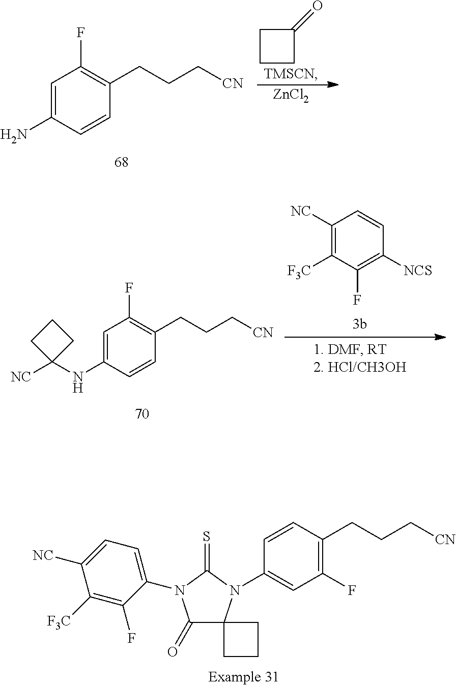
[ZnCl2].C1CC(=O)C1.[TMSCN].C1=C(N)C=CC(CCC[CN])=C1F.C1([NC])=C([F3C])C(F)=C([NCS])C=C1.C1=C(NC2([NC])CCC2)C=CC(CCC[CN])=C1F.C1(N2C(=O)C3(N(C4=CC(F)=C(CCC[CN])C=C4)C2=S)CCC3)=CC=C([NC])C([F3C])=C1F
